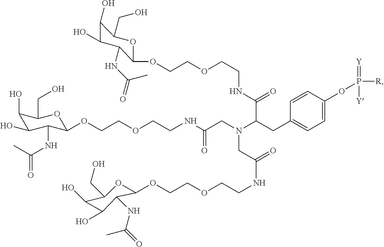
C1(O)C(O)C(NC(=O)C)C(OCCOCCNC(CN(C(CC2=CC=C(OP([R])(=[Y])[Y])C=C2)C(NCCOCCOC2OC(CO)C(O)C(O)C2NC(C)=O)=O)CC(NCCOCCOC2OC(CO)C(O)C(O)C2NC(C)=O)=O)=O)OC1CO
